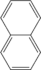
C1=C2C(=CC=C1)C=CC=C2
